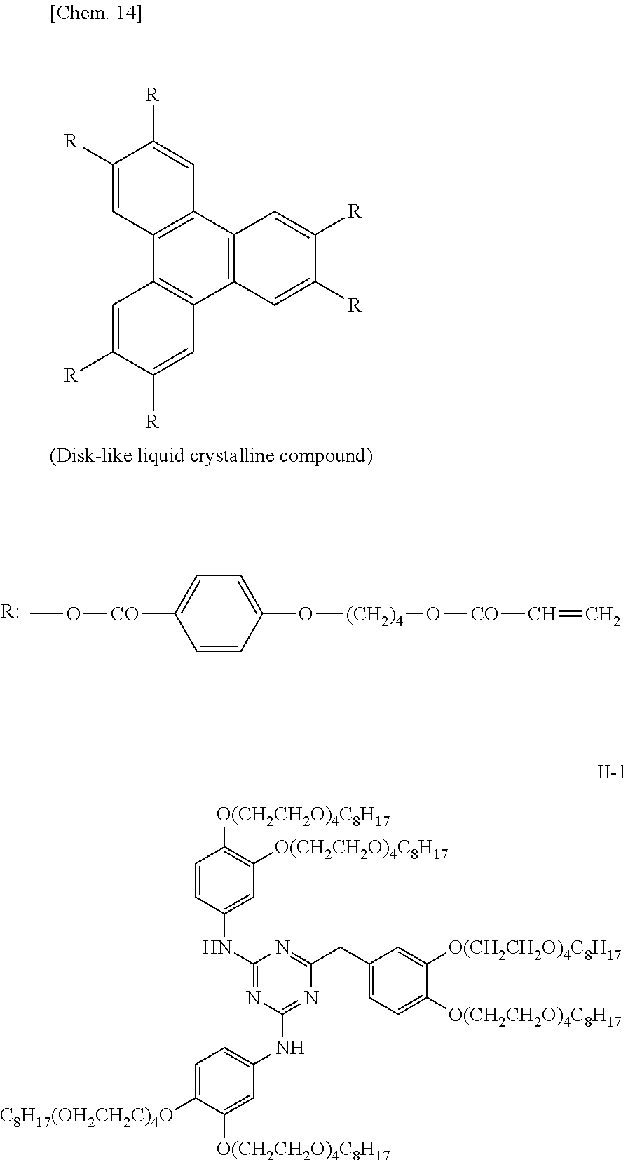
O(C)[CO]C1=CC=C(O[(CH2)4]O[CO]C=C)C=C1.[R:].C1([R])=CC2=C(C=C1[R])C1=C(C3=C2C=C([R])C([R])=C3)C=C([R])C([R])=C1.C1=CC(NC2=NC(NC3=CC=C([C8H17(OH2CH2C)4O])C([O(CH2CH2O)4C8H17])=C3)=NC(CC3=CC=C([O(CH2CH2O)4C8H17])C([O(CH2CH2O)4C8H17])=C3)=N2)=CC([O(CH2CH2O)4C8H17])=C1[O(CH2CH2O)4C8H17]
